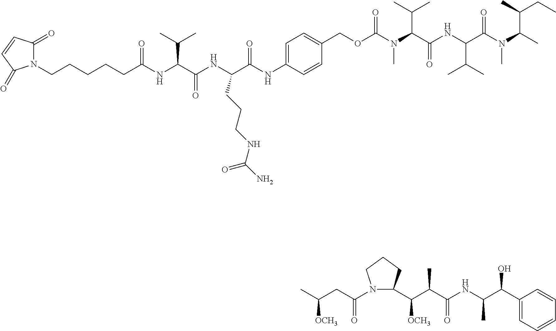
N1(CCCCCC(NC(C(NC(C(NC2=CC=C(COC(N(C(C(NC(C(C)C)C(N(C(C(CC)C)C)C)=O)=O)C(C)C)C)=O)C=C2)=O)CCCNC(N)=O)=O)C(C)C)=O)C(=O)C=CC1=O.C1(C(C(NC(C(C(C2N(C(=O)CC(C)[OCH3])CCC2)[OCH3])C)=O)C)O)=CC=CC=C1
